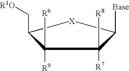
C1(C[R1O])C([R9])([R6])C([R7])([R8])C([Base])[X]1
